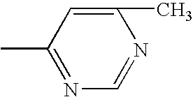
CC1=NC=NC(C)=C1
